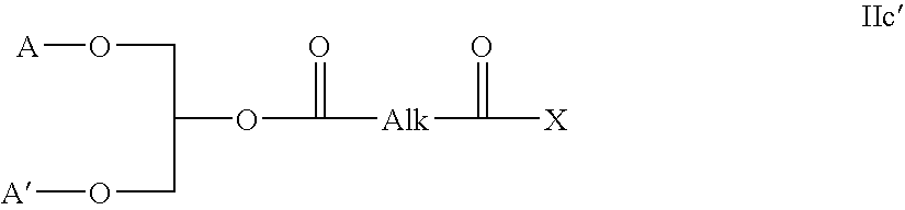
[A]OCC(OC([Alk]C([X])=O)=O)CO[A]
